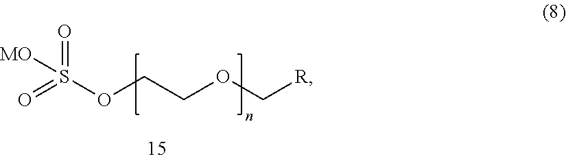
O=S(OCCOC[R])(=O)[MO]
